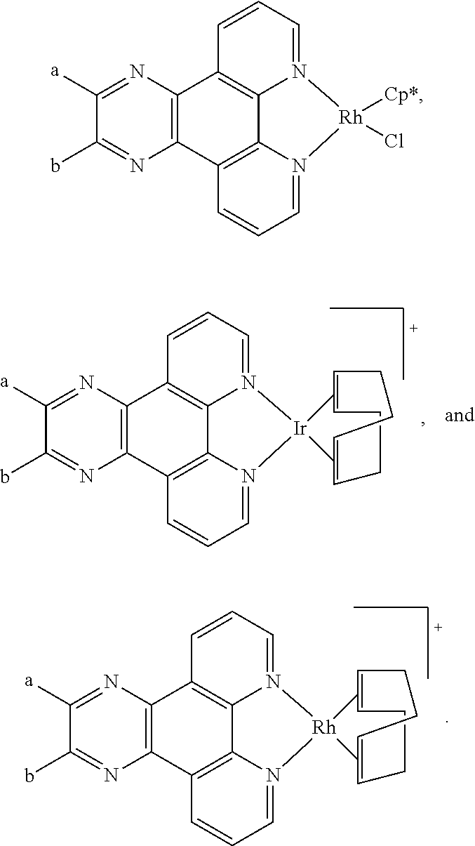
C1([a])=NC2=C(N=C1b)C1=C3C4=C2C=CC=N4[Ir]2(N3=CC=C1)C1=CCCC=C2=CCCC=1.C1([a])=NC2=C(N=C1b)C1=C3C4=C2C=CC=N4[Rh]2(N3=CC=C1)C1=CCCC=C2=CCCC=1.C1([a])=NC2=C(N=C1b)C1=C3C4=C2C=CC=N4[Rh]([Cp*])(Cl)N3=CC=C1
